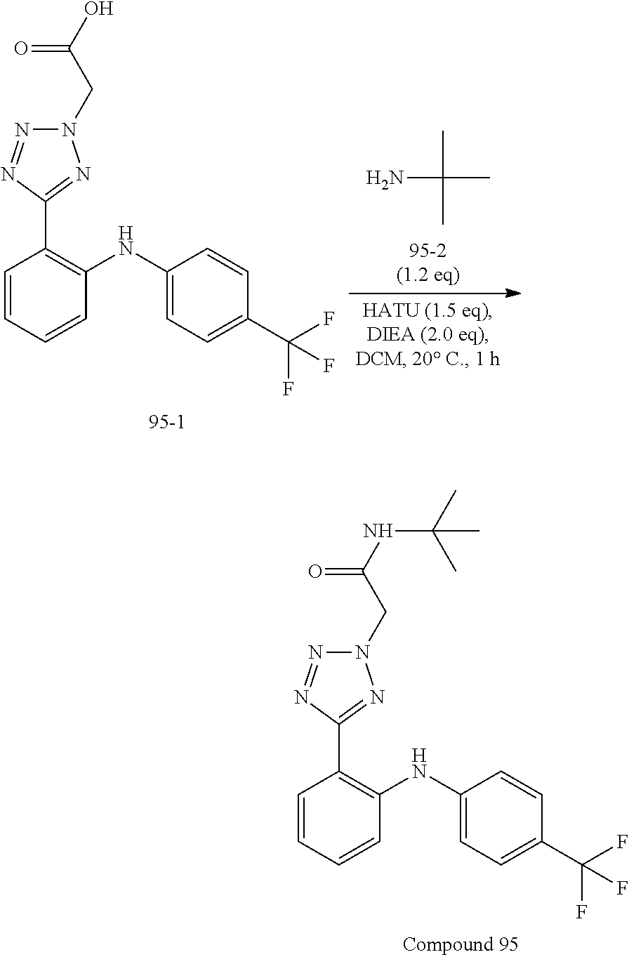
N1(CC(NC(C)(C)C)=O)N=NC(C2=C(NC3=CC=C(C(F)(F)F)C=C3)C=CC=C2)=N1.N1(CC(O)=O)N=NC(C2=C(NC3=CC=C(C(F)(F)F)C=C3)C=CC=C2)=N1.NC(C)(C)C
